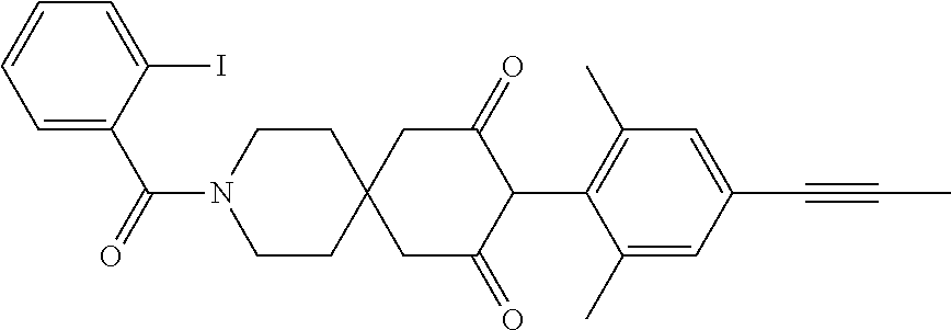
C1CN(C(=O)C2=CC=CC=C2I)CCC12CC(=O)C(C1=C(C)C=C(C#CC)C=C1C)C(=O)C2
